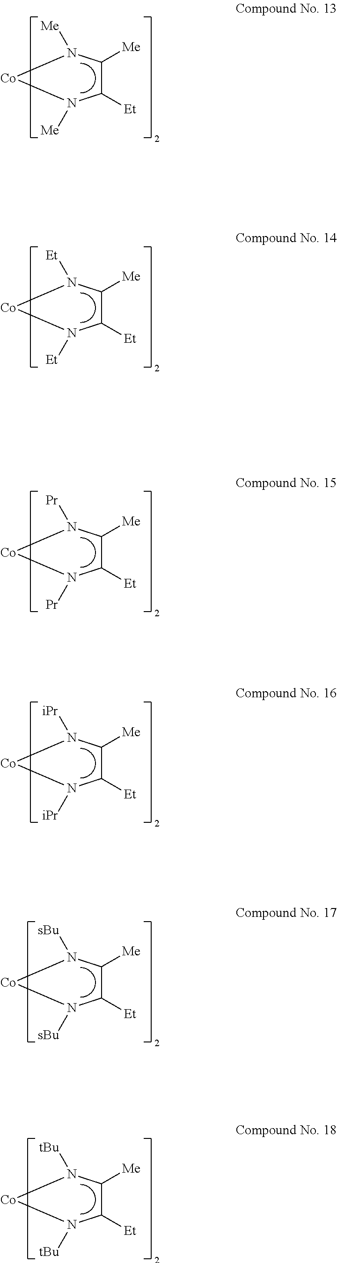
C1([Et])C([Me])N([Me])[Co]N1[Me].C1([Et])C([Me])N([Et])[Co]N1[Et].C1([Et])C([Me])N([Pr])[Co]N1[Pr].C1([Et])C([Me])N([iPr])[Co]N1[iPr].C1([Et])C([Me])N([sBu])[Co]N1[sBu].C1([Et])C([Me])N([tBu])[Co]N1[tBu]
